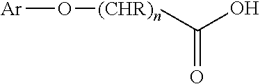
O=C([(CHR)n]O[Ar])O
